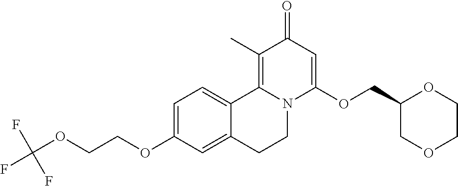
C1=C(OCCOC(F)(F)F)C=C2C(=C1)C1=C(C)C(=O)C=C(OCC3COCCO3)N1CC2
